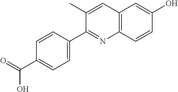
C12=C(C=CC(O)=C1)N=C(C1=CC=C(C(=O)O)C=C1)C(C)=C2
